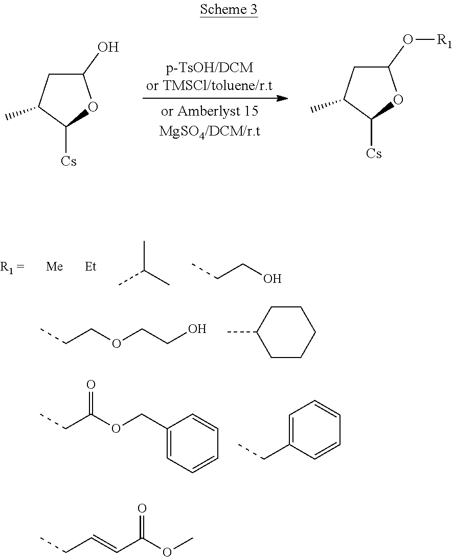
C1(O)CC(C)C([Cs])O1.C1(O[R1])CC(C)C([Cs])O1.CC(C)C.CCCO.CCCOCCO.C1CCCCC1C.CCC(OCC1=CC=CC=C1)=O.CCC1=CC=CC=C1.CCC=CC(OC)=O
